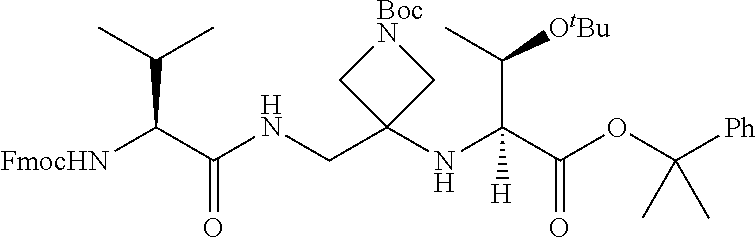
N(CC1(NC(C(OC([Ph])(C)C)=O)(C([OtBu])C)[H])C[BocN]C1)C(C([FmocHN])C(C)C)=O
